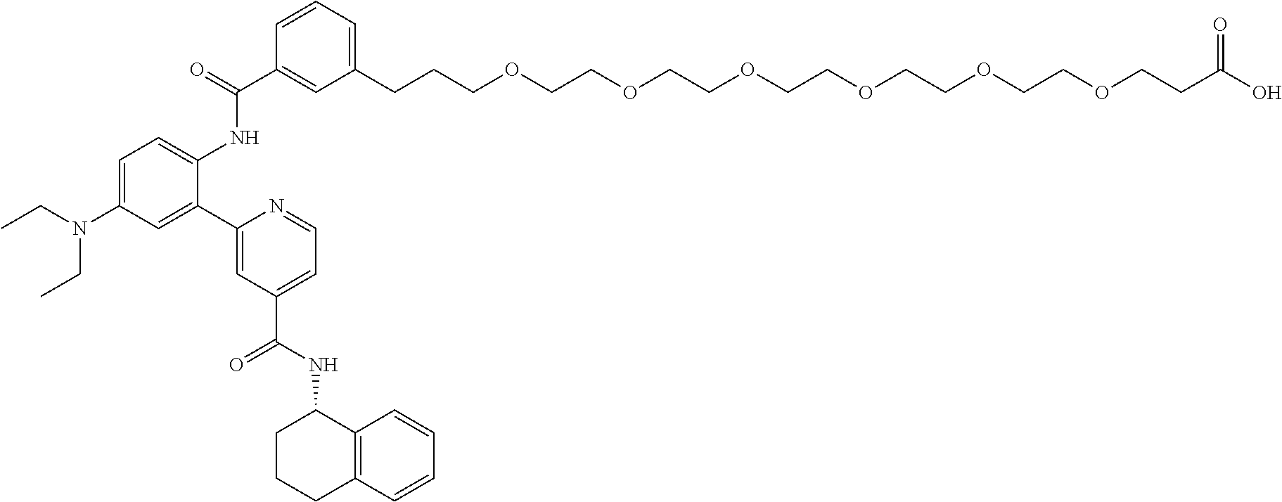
C1=C(N(CC)CC)C=C(C2=CC(C(NC3CCCC4=C3C=CC=C4)=O)=CC=N2)C(NC(C2=CC(CCCOCCOCCOCCOCCOCCOCCC(O)=O)=CC=C2)=O)=C1
